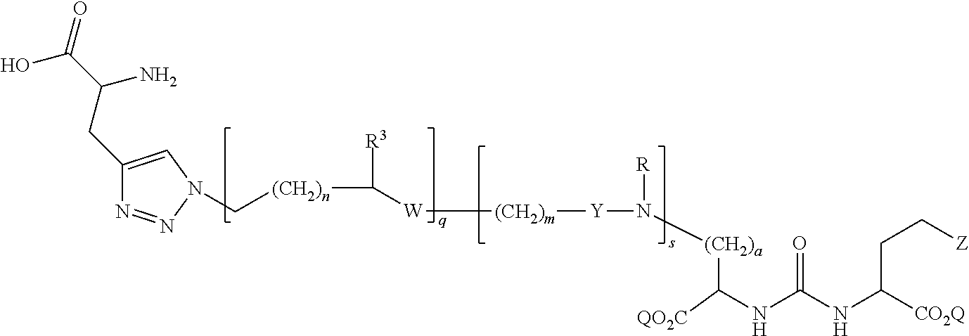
[(CH2)m]([W]C([(CH2)n]CN1N=NC(CC(N)C(=O)O)=C1)[R3])[Y]N([(CH2)a]C(NC(NC([CO2Q])CC[Z])=O)[QO2C])[R]
